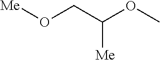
[Me]OCC(OC)[Me]
